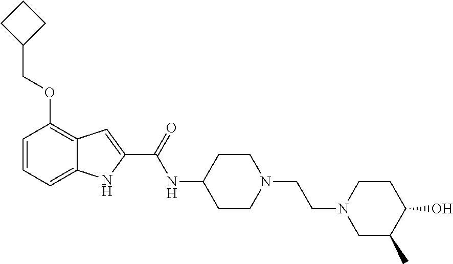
C1=CC=C2C(=C1OCC1CCC1)C=C(C(=O)NC1CCN(CCN3CC(C)C(O)CC3)CC1)N2
